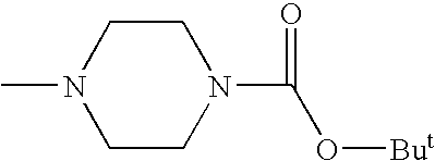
CN1CCN(C(O[But])=O)CC1
